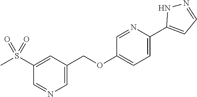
C1=C(C2=CC=NN2)N=CC(OCC2=CN=CC(S(C)(=O)=O)=C2)=C1
